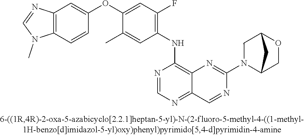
C1(OC2=CC(F)=C(NC3=C4C(=NC=N3)C=NC(N3C5COC(C3)C5)=N4)C=C2C)=CC2=C(C=C1)N(C)C=N2
